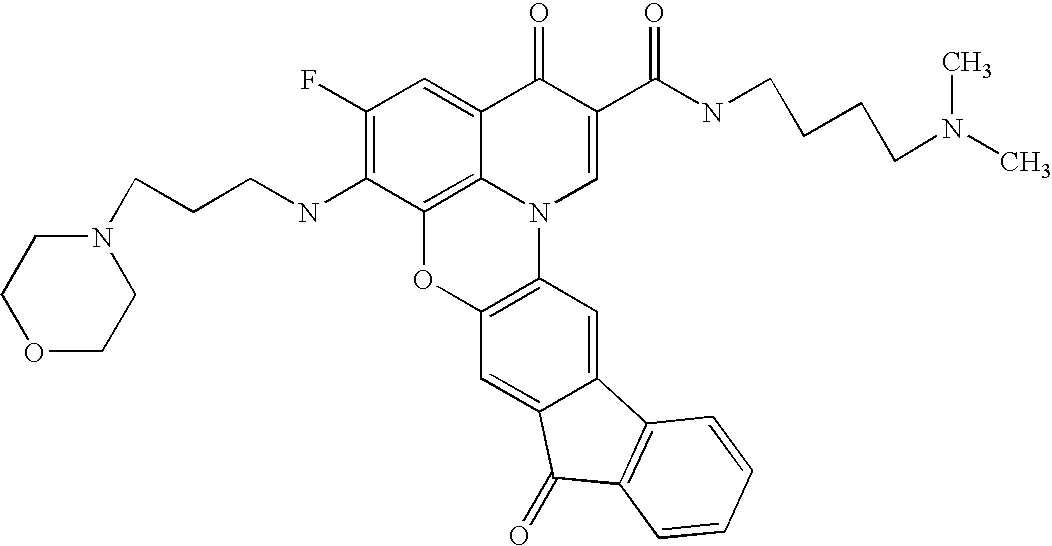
C1(F)=C(NCCCN2CCOCC2)C2=C3C(=C1)C(=O)C(C(=O)NCCCCN(C)C)=CN3C1=C(O2)C=C2C(=C1)C1=C(C2=O)C=CC=C1
